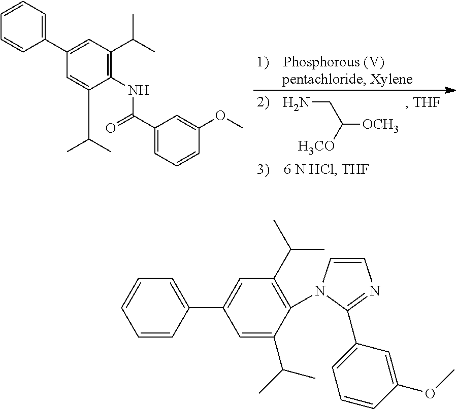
C([OCH3])(CN)[H3CO].C1=C(C(C)C)C(NC(C2=CC=CC(OC)=C2)=O)=C(C(C)C)C=C1C1=CC=CC=C1.C1=CC=CC(C2=CC(C(C)C)=C(N3C=CN=C3C3=CC=CC(OC)=C3)C(C(C)C)=C2)=C1
